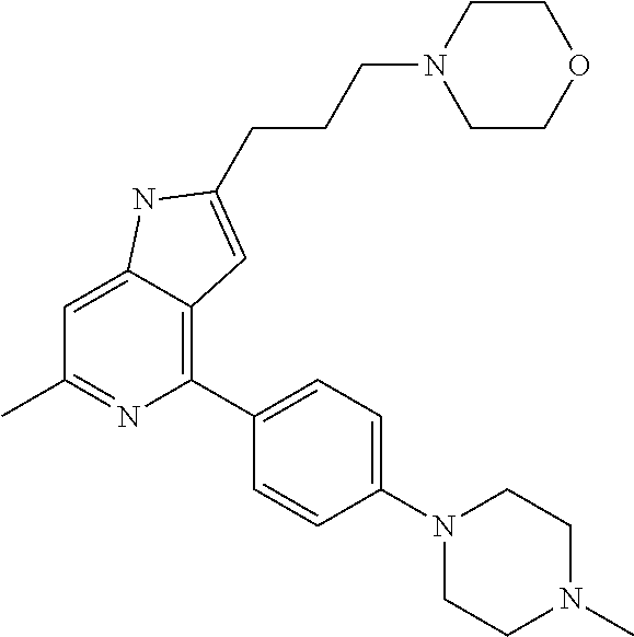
C1=C2C(=C(C3=CC=C(N4CCN(C)CC4)C=C3)N=C1C)C=C(CCCN1CCOCC1)N2
